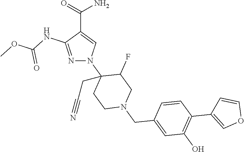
C(C1=CN(C2(CC#N)CCN(CC3=CC(O)=C(C4=COC=C4)C=C3)CC2F)N=C1NC(OC)=O)(=O)N
